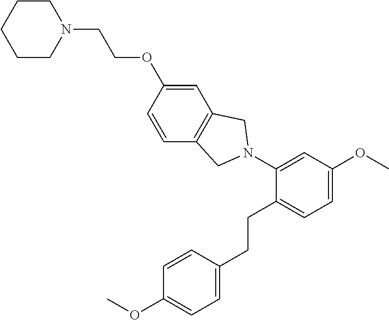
C1=CC2=C(C=C1OCCN1CCCCC1)CN(C1=CC(OC)=CC=C1CCC1=CC=C(OC)C=C1)C2
